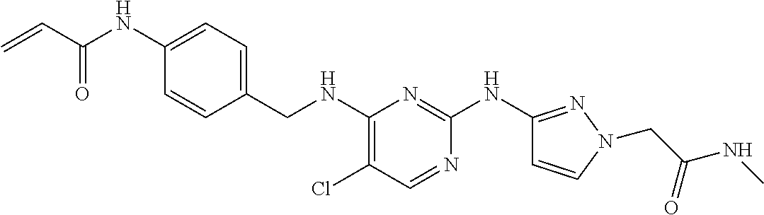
C1=CC(CNC2=C(Cl)C=NC(NC3=NN(CC(NC)=O)C=C3)=N2)=CC=C1NC(C=C)=O
